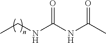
O=C(NC(C)=O)NCC
